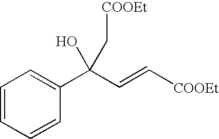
C1=CC=CC(C(C=C[COOEt])(O)C[COOEt])=C1
